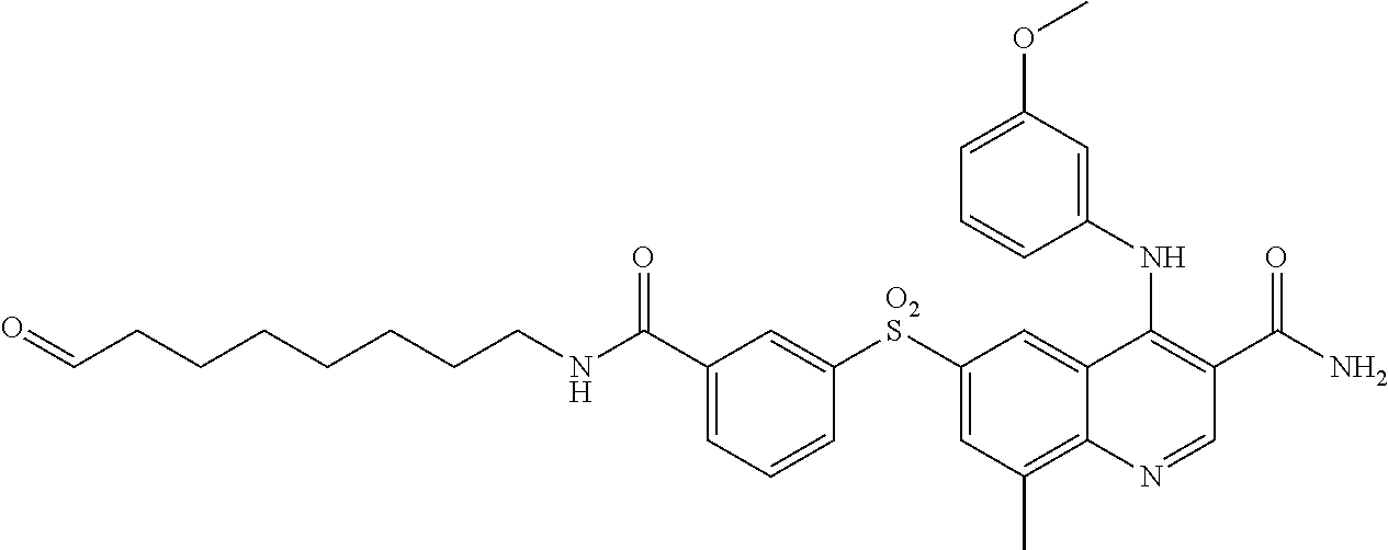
O=CCCCCCCCNC(C1=CC=CC([O2S]C2=CC(C)=C3C(=C2)C(NC2=CC(OC)=CC=C2)=C(C(N)=O)C=N3)=C1)=O
